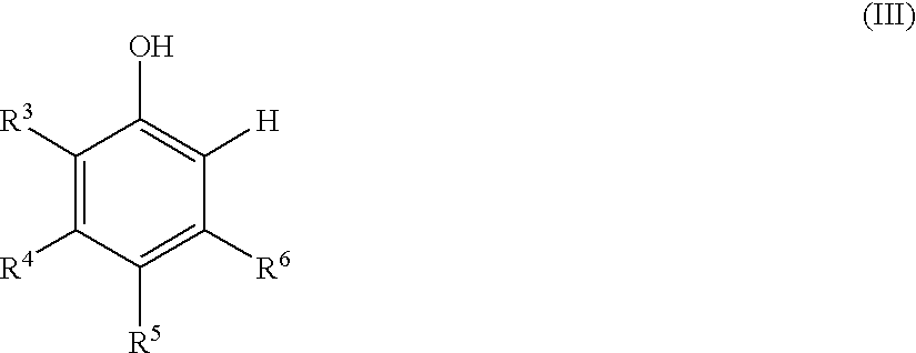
C1([R3])=C([R4])C([R5])=C([R6])C([H])=C1O
